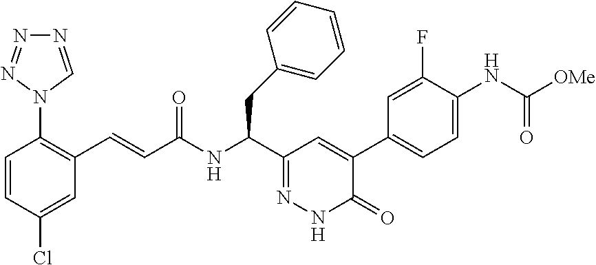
C1=CC(Cl)=CC(C=CC(NC(C2=NNC(=O)C(C3=CC=C(NC(=O)[OMe])C(F)=C3)=C2)CC2=CC=CC=C2)=O)=C1N1C=NN=N1
